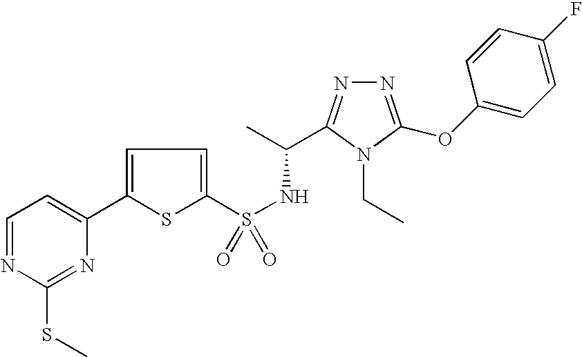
N1=C(OC2=CC=C(F)C=C2)N(CC)C(C(C)NS(=O)(=O)C2=CC=C(C3=CC=NC(SC)=N3)S2)=N1
